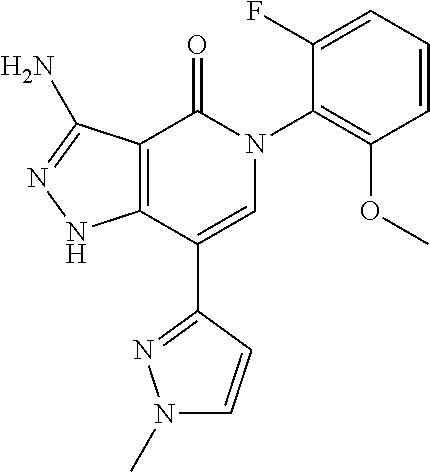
C12=C(C(C3=NN(C)C=C3)=CN(C3=C(OC)C=CC=C3F)C1=O)NN=C2N
